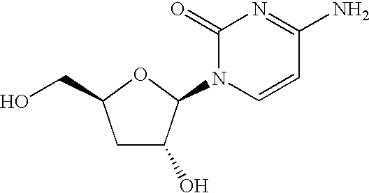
C1C(O)C(N2C=CC(N)=NC2=O)OC1CO
